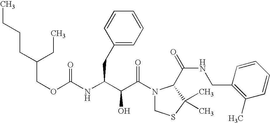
O(C(=O)NC(CC1=CC=CC=C1)C(C(N1CSC(C)(C)C1C(NCC1=C(C)C=CC=C1)=O)=O)O)CC(CCCC)CC
